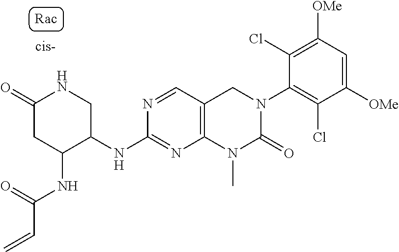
C1(NC2C(NC(=O)C=C)CC(=O)NC2)=NC2=C(C=N1)CN(C1=C(Cl)C([OMe])=CC([OMe])=C1Cl)C(=O)N2C
